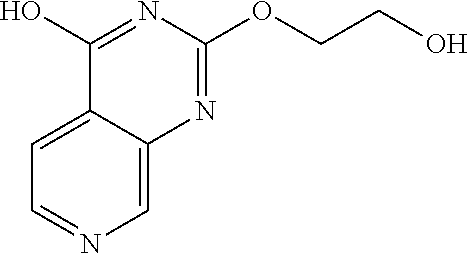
C1(O)=NC(OCCO)=NC2=CN=CC=C12
